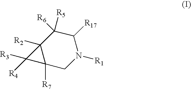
C12([R2])C([R7])(CN([R1])C([R17])C1([R6])[R5])C2([R3])[R4]
